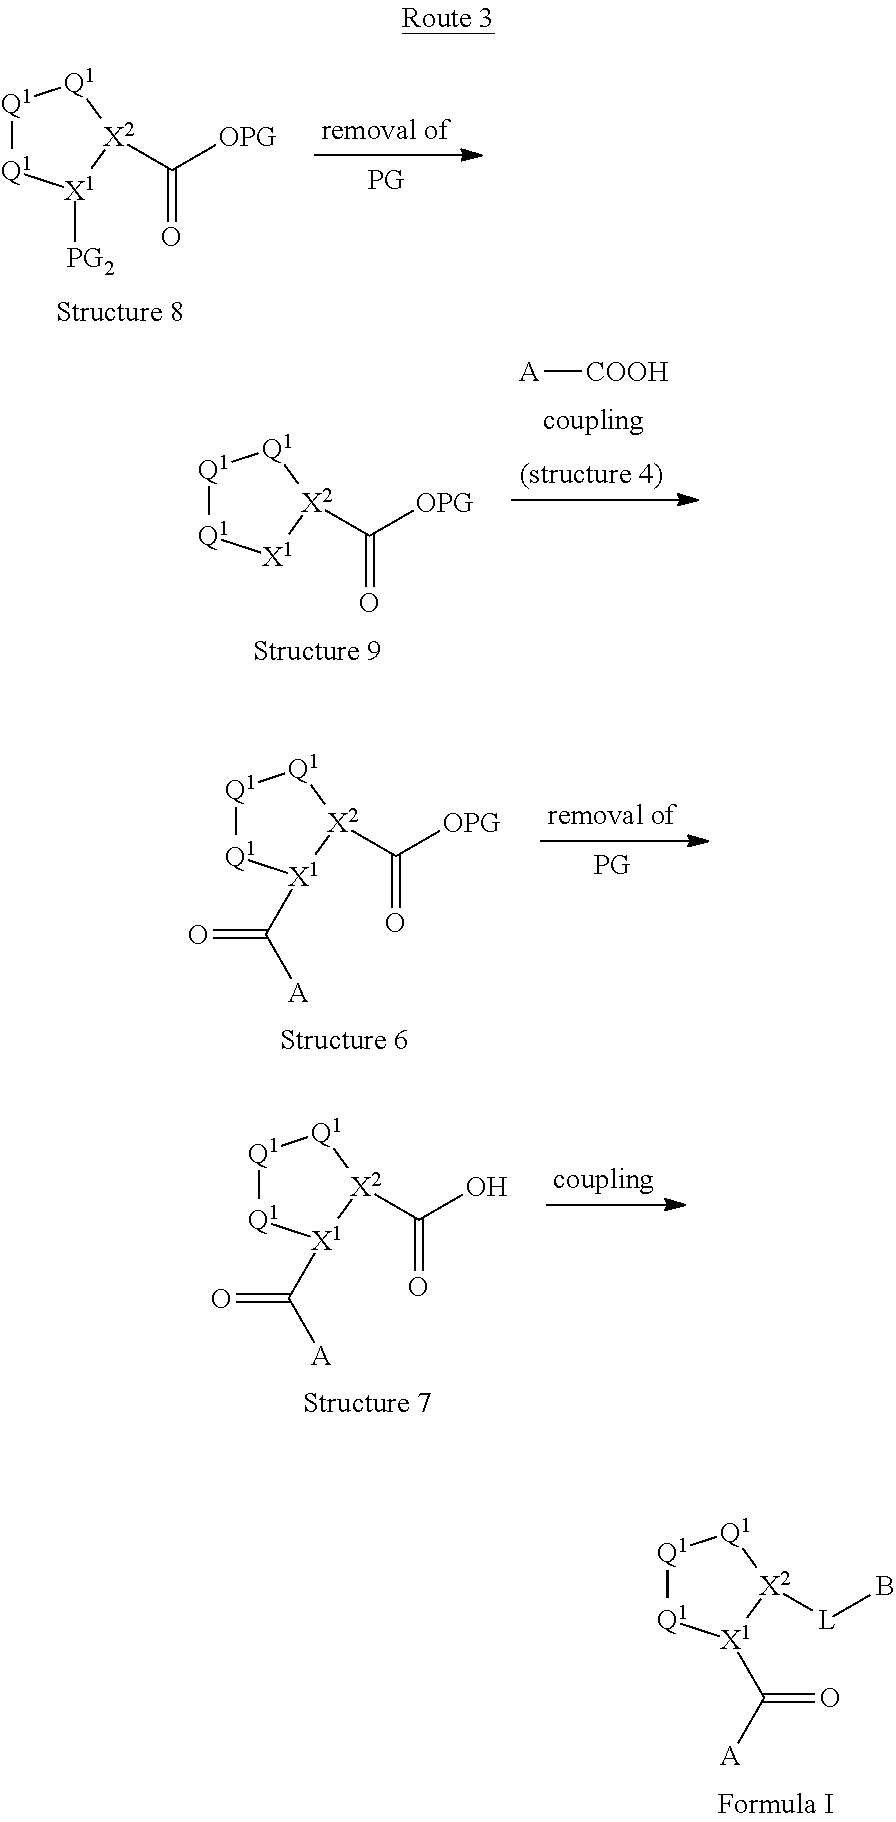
[Q1]1[Q1][X1]([PG2])[X2](C([OPG])=O)[Q1]1.[A][COOH].[Q1]1[Q1][X1][X2](C([OPG])=O)[Q1]1.[Q1]1[Q1][X1](C([A])=O)[X2](C([OPG])=O)[Q1]1.[Q1]1[Q1][X1](C([A])=O)[X2]([L]B)[Q1]1.[Q1]1[Q1][X1](C([A])=O)[X2](C(O)=O)[Q1]1
